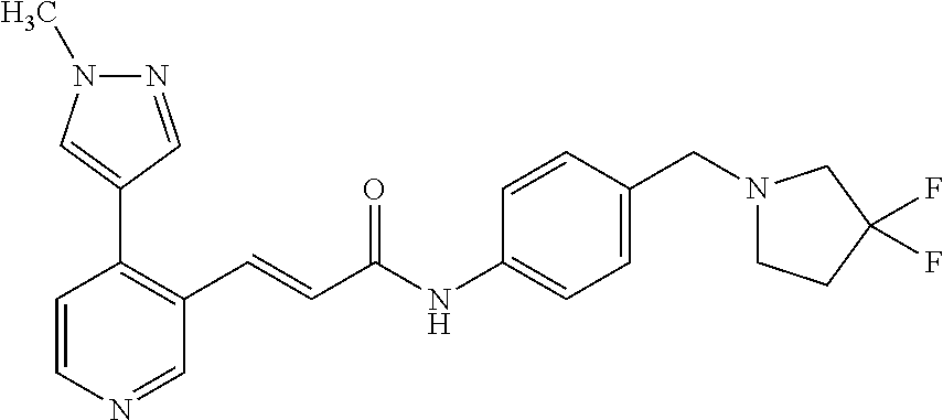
C1=CN=CC(C=CC(=O)NC2=CC=C(CN3CCC(F)(F)C3)C=C2)=C1C1=CN(C)N=C1
